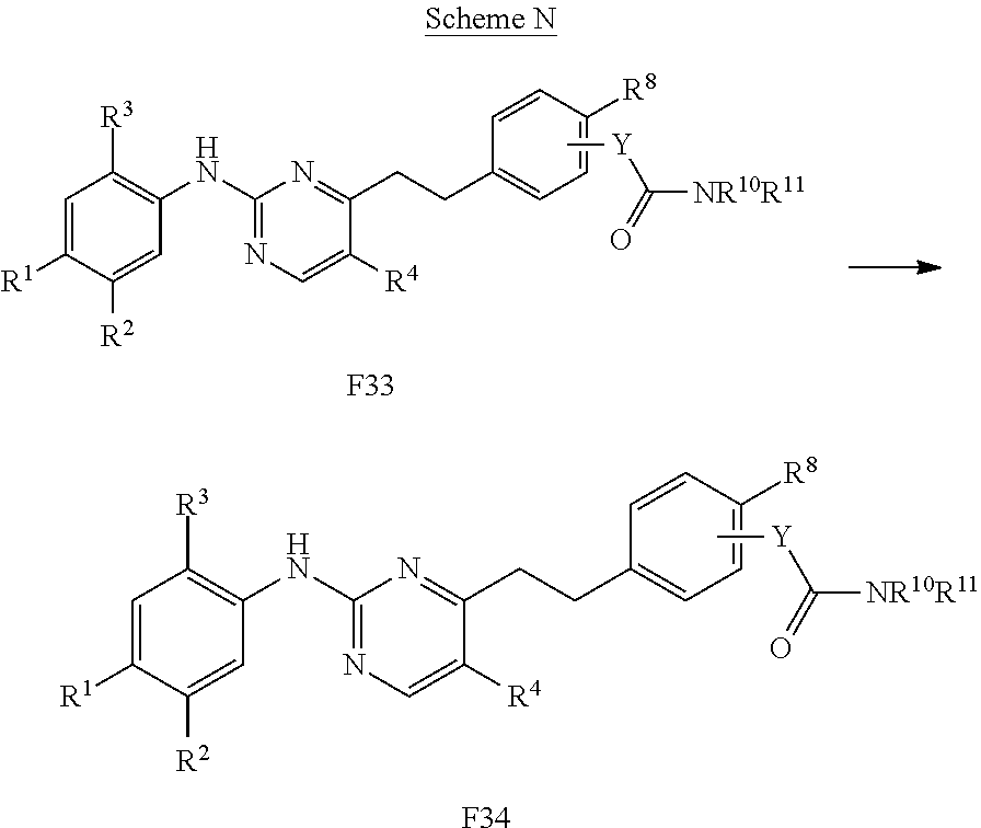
C1=C([R1])C([R2])=CC(NC2=NC=C([R4])C(CCC3=CC=C([R8])C=C3)=N2)=C1[R3].C[Y]C([NR10R11])=O.[F33].C1=C([R1])C([R2])=CC(NC2=NC=C([R4])C(CCC3=CC=C([R8])C=C3)=N2)=C1[R3].C[Y]C([NR10R11])=O.[F34]
